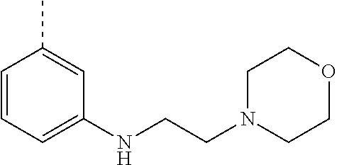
C1=CC=C(NCCN2CCOCC2)C=C1C
